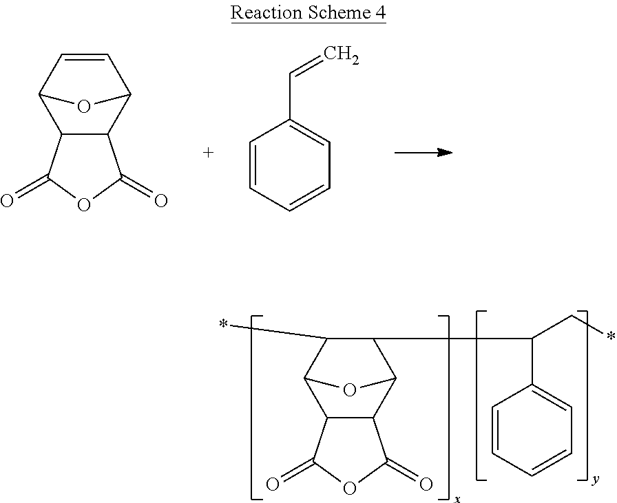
C1=CC=CC=C1C=C.C12C(C3C=CC1O3)C(=O)OC2=O.C12C(C3C(C(C4=CC=CC=C4)C*)C(*)C1O3)C(=O)OC2=O
